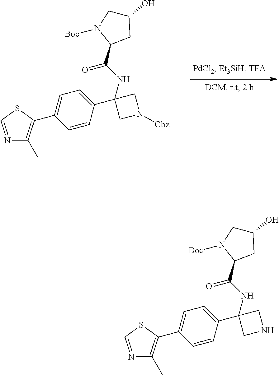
N1=CSC(C2=CC=C(C3(NC(C4CC(O)CN4[Boc])=O)CN([Cbz])C3)C=C2)=C1C.N1=CSC(C2=CC=C(C3(NC(C4CC(O)CN4[Boc])=O)CNC3)C=C2)=C1C
